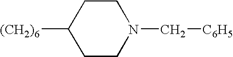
[(CH2)6]C1CCN(C[C6H5])CC1
